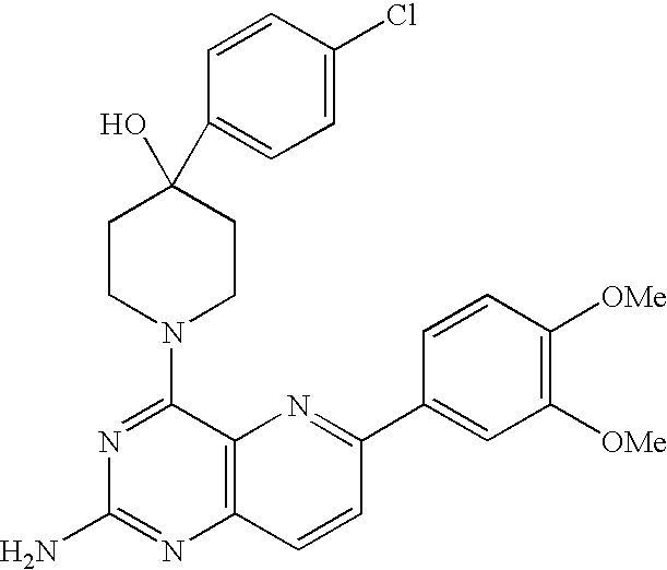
C1(N2CCC(O)(C3=CC=C(Cl)C=C3)CC2)=NC(N)=NC2=C1N=C(C1=CC([OMe])=C([OMe])C=C1)C=C2
